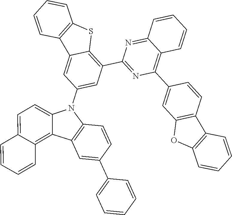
C12=C(C=CC(C3=C4C(=NC(C5=C6C(=CC(N7C8=CC=C9C(=C8C8=C7C=CC(C7=CC=CC=C7)=C8)C=CC=C9)=C5)C5=C(S6)C=CC=C5)=N3)C=CC=C4)=C1)C1=C(O2)C=CC=C1
